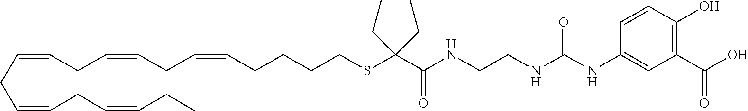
C(CC=CCC=CCC=CCCCCSC(C(=O)NCCNC(NC1=CC(C(O)=O)=C(O)C=C1)=O)(CC)CC)=CCC=CCC
